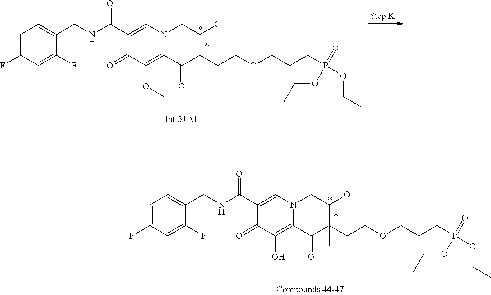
C1(C(NCC2=CC=C(F)C=C2F)=O)=CN2C(=C(O)C1=O)C(=O)C(CCOCCCP(OCC)(=O)OCC)(C)C(OC)C2.C1(C(NCC2=CC=C(F)C=C2F)=O)=CN2C(=C(OC)C1=O)C(=O)C(CCOCCCP(OCC)(=O)OCC)(C)C(OC)C2
